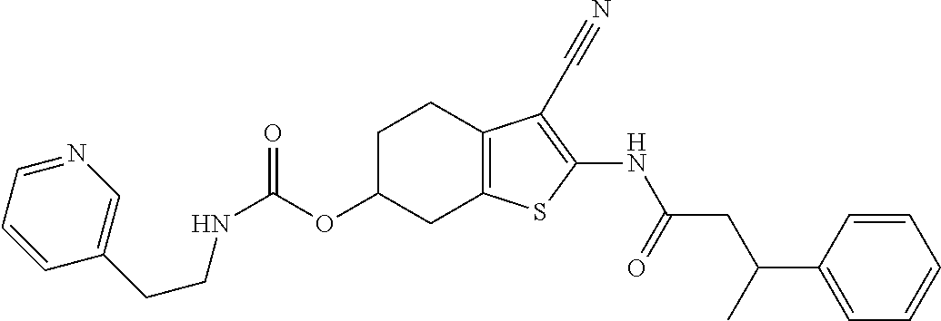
N(C(OC1CC2=C(CC1)C(C#N)=C(NC(CC(C1=CC=CC=C1)C)=O)S2)=O)CCC1=CN=CC=C1
